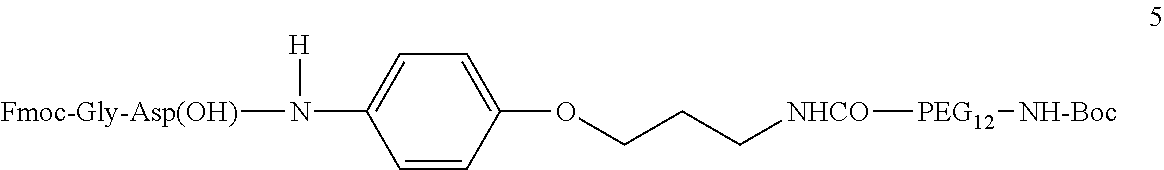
[Fmoc-Gly-Asp(OH)]N([H])C1=CC=C(OCCC[NHCO][PEG12][NH-Boc])C=C1
